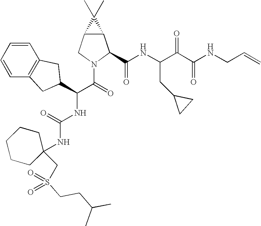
C12C(CN(C(=O)C(NC(NC3(CS(CCC(C)C)(=O)=O)CCCCC3)=O)C3CC4=C(C=CC=C4)C3)C1C(NC(C(C(NCC=C)=O)=O)CC1CC1)=O)C2(C)C
